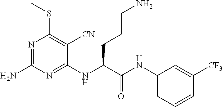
C1(NC(C(NC2=CC=CC([CF3])=C2)=O)CCCN)=NC(N)=NC(SC)=C1[CN]
